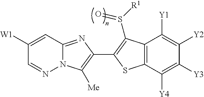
C12=NC(C3=C(S([R1])=O)C4=C(C([Y4])=C([Y3])C([Y2])=C4[Y1])S3)=C([Me])N1N=CC([W1])=C2
